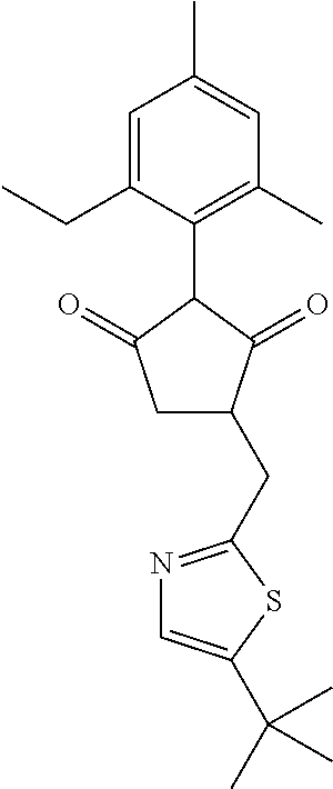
C1=C(CC)C(C2C(=O)CC(CC3=NC=C(C(C)(C)C)S3)C2=O)=C(C)C=C1C
